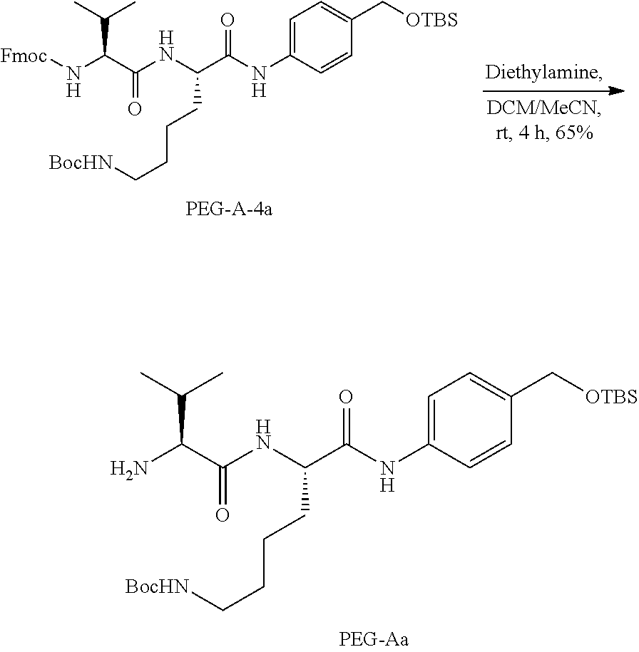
N(C(C(NC(C(NC1=CC=C(C[OTBS])C=C1)=O)CCCC[BocHN])=O)C(C)C)[Fmoc].NC(C(NC(C(NC1=CC=C(C[OTBS])C=C1)=O)CCCC[BocHN])=O)C(C)C
